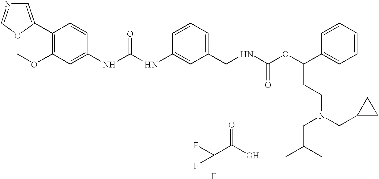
C1=C(C2=C(OC)C=C(NC(NC3=CC(CNC(OC(C4=CC=CC=C4)CCN(CC4CC4)CC(C)C)=O)=CC=C3)=O)C=C2)OC=N1.C(C(O)=O)(F)(F)F
